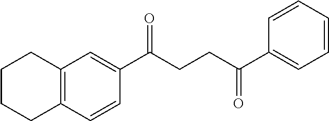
C1(C(CCC(C2=CC=CC=C2)=O)=O)=CC2=C(C=C1)CCCC2
